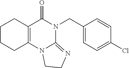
C1CCC2=C(C1)C(=O)N(CC1=CC=C(Cl)C=C1)C1=NCCN21
